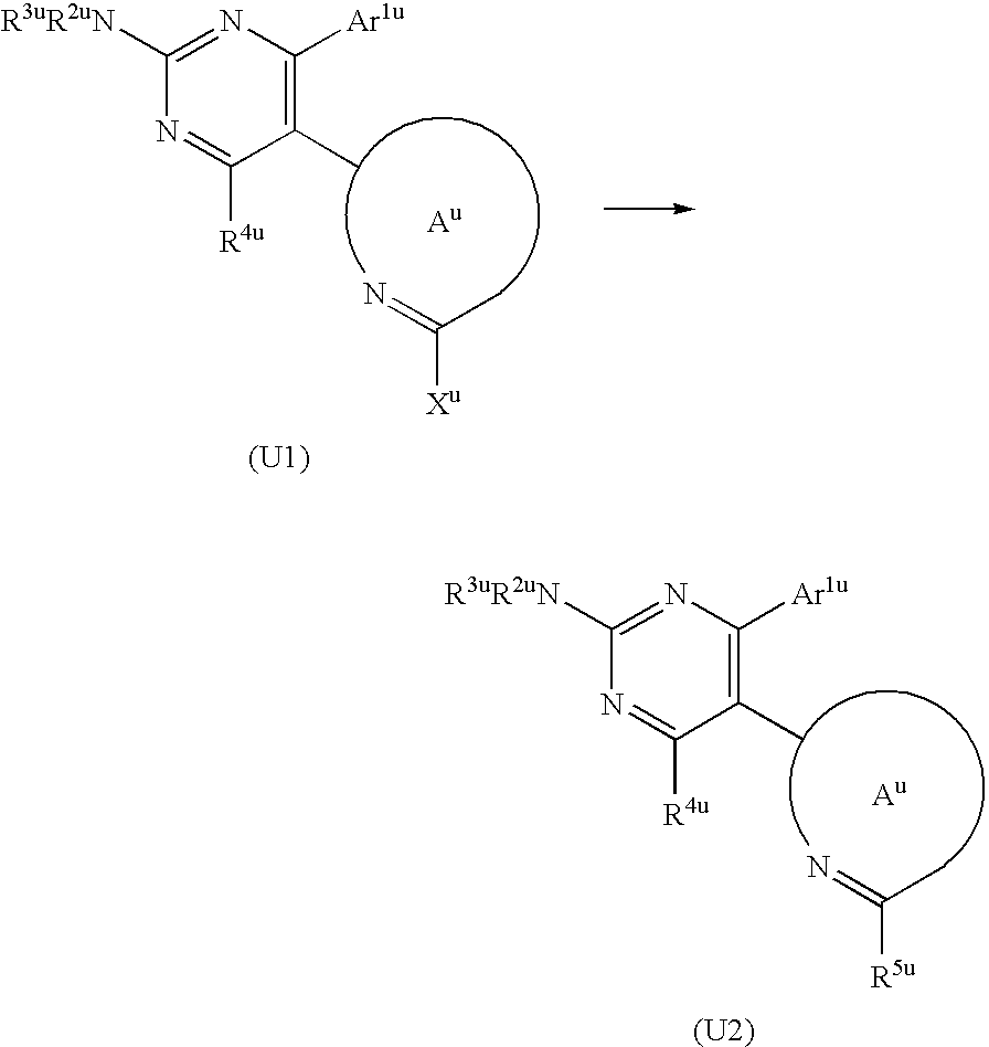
N=C(C)[R5u].CC1=C([Ar1u])N=C([R3uR2uN])N=C1[R4u].[Au].[(U2)].N=C(C)[Xu].CC1=C([Ar1u])N=C([R3uR2uN])N=C1[R4u].[Au].[(U1)]
